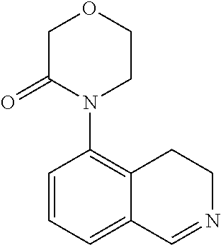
C1=CC=C2C(=C1N1CCOCC1=O)CCN=C2
